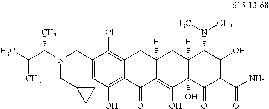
C(C1=CC(O)=C2C(=C1Cl)CC1([H])C(=C(O)C3(O)C([H])(C1)C(N(C)C)C(O)=C(C(N)=O)C3=O)C2=O)N(C(C(C)C)C)CC1CC1
